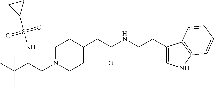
C(C(CN1CCC(CC(NCCC2=CNC3=C2C=CC=C3)=O)CC1)NS(C1CC1)(=O)=O)(C)(C)C
